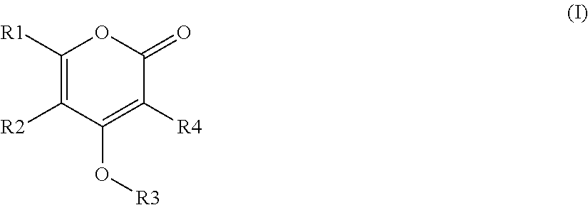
C1([R1])=C([R2])C(O[R3])=C([R4])C(=O)O1
